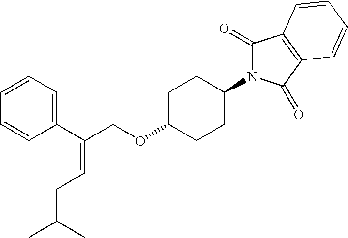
C1(C(COC2CCC(N3C(=O)C4=C(C3=O)C=CC=C4)CC2)=CCC(C)C)=CC=CC=C1
